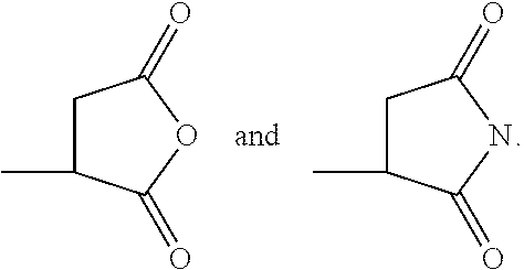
C1C(C)C(=O)OC1=O.C1C(C)C(=O)NC1=O
